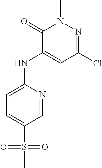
C1=C(NC2=CC(Cl)=NN(C)C2=O)N=CC(S(C)(=O)=O)=C1
